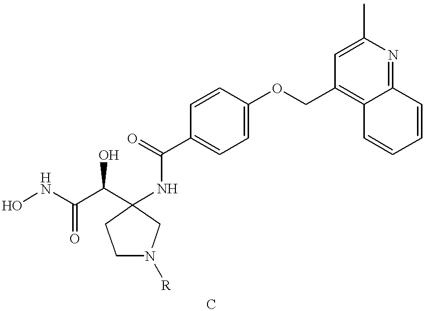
ONC(C(C1(NC(C2=CC=C(OCC3=C4C(=NC(C)=C3)C=CC=C4)C=C2)=O)CN([R])CC1)O)=O
